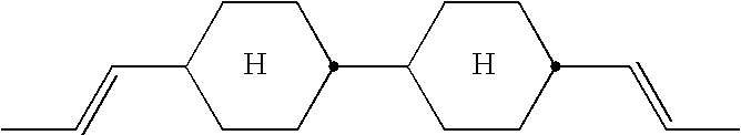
[H].C1CC(C=CC)CCC1C1CCC(C=CC)CC1.[H]
